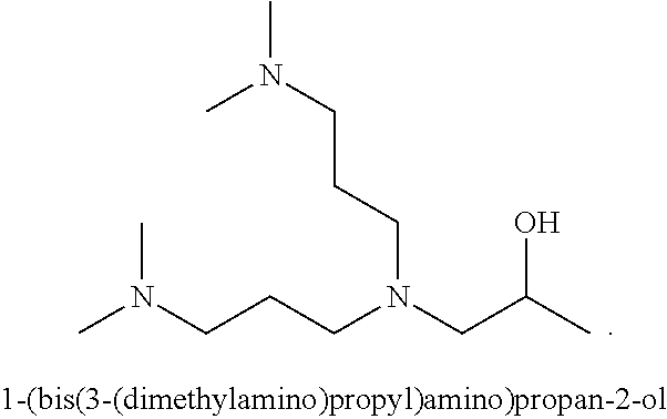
CN(CCCN(CCCN(C)C)CC(C)O)C
